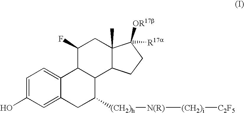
C1=C(O)C=C2C(=C1)C1C(C([(CH2)h][N(R)][(CH2)i][C2F5])C2)C2C(C)(CC1F)C([OR17b])([R17a])CC2
